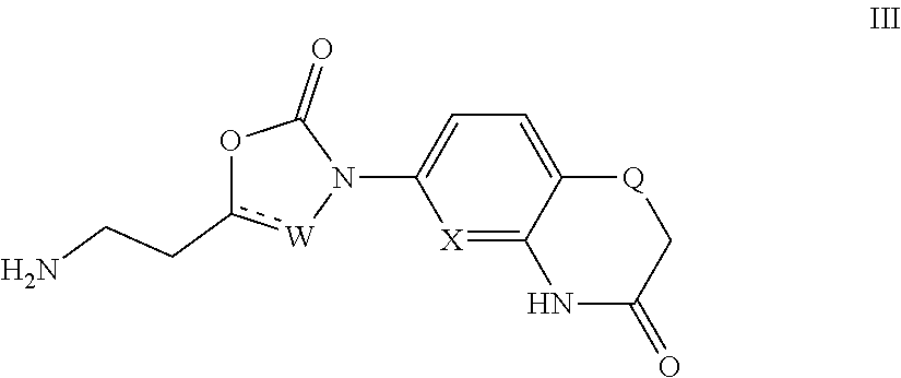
C1=C(N2[W]c(CCN)OC2=O)[X]=C2C(=C1)[Q]CC(=O)N2
